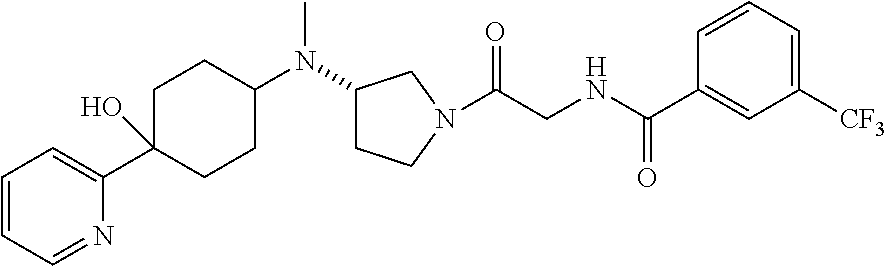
C1=CC=NC(C2(O)CCC(N(C3CCN(C(CNC(=O)C4=CC([CF3])=CC=C4)=O)C3)C)CC2)=C1
